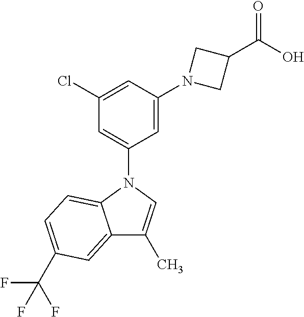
N1(C2=CC(Cl)=CC(N3CC(C(=O)O)C3)=C2)C2=CC=C(C(F)(F)F)C=C2C(C)=C1
